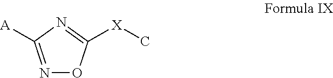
N1=C([A])N=C([X]C)O1
